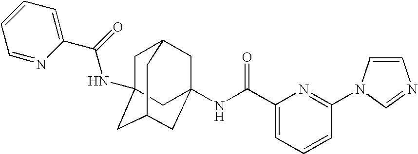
C1C2(NC(C3=CC=CC=N3)=O)CC3CC(NC(C4=CC=CC(N5C=CN=C5)=N4)=O)(CC1C3)C2
